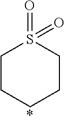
C1CCCCS1(=O)=O
